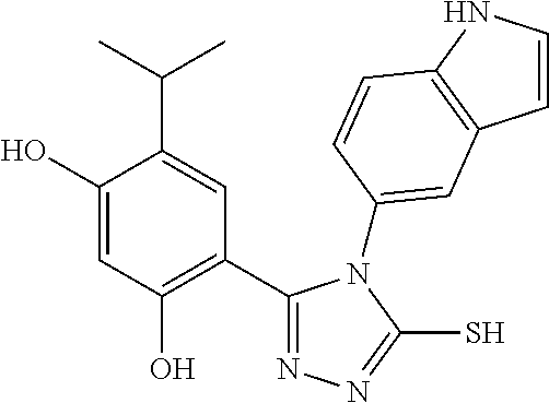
C1(C2=C(O)C=C(O)C(C(C)C)=C2)=NN=C(S)N1C1=CC2=C(NC=C2)C=C1
